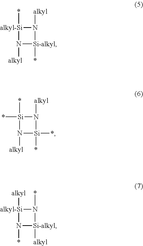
[alkyl]N1[Si-alkyl](*)N([alkyl])[alkyl-Si]1*.*[Si]1(*)N([alkyl])[Si](*)(*)N1[alkyl].*N1[Si-alkyl]([alkyl])N(*)[alkyl-Si]1[alkyl]
